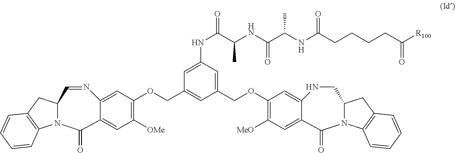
C12=CC(OCC3=CC(COC4=C([MeO])C=C5C(=C4)NCC4N(C5=O)C5=C(C4)C=CC=C5)=CC(NC(C(NC(C(NC(CCCCC([R100])=O)=O)C)=O)C)=O)=C3)=C([OMe])C=C1C(=O)N1C(C=N2)CC2=C1C=CC=C2
